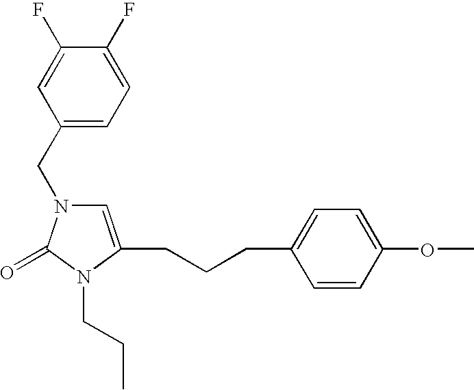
C1(CN2C=C(CCCC3=CC=C(OC)C=C3)N(CCC)C2=O)=CC=C(F)C(F)=C1
